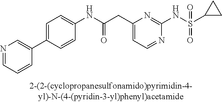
C1(NC(=O)CC2=CC=NC(NS(=O)(=O)C3CC3)=N2)=CC=C(C2=CN=CC=C2)C=C1
